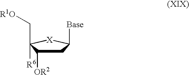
C1C([OR2])C(C[R1O])([R6])[X]C1[Base]
